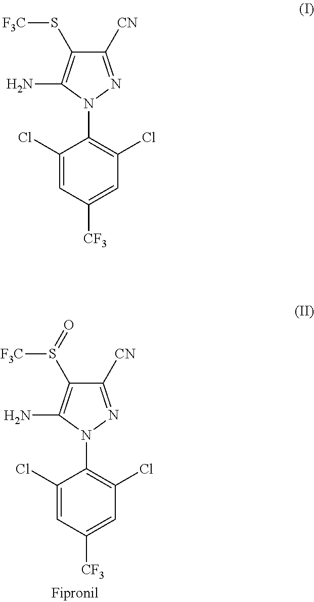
C1([CN])=NN(C2=C(Cl)C=C([CF3])C=C2Cl)C(N)=C1S([F3C])=O.C1([CN])=NN(C2=C(Cl)C=C([CF3])C=C2Cl)C(N)=C1S[F3C]
